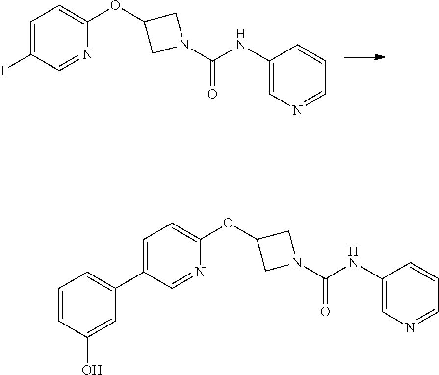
C1=C(I)C=NC(OC2CN(C(=O)NC3=CN=CC=C3)C2)=C1.C1=C(C2=CC=CC(O)=C2)C=NC(OC2CN(C(=O)NC3=CN=CC=C3)C2)=C1
